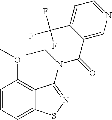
C1=CC=C2C(=C1OC)C(N(CC)C(=O)C1=CN=CC=C1C(F)(F)F)=NS2
